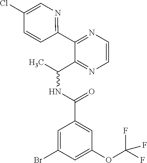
C(NC(C)C1=NC=CN=C1C1=NC=C(Cl)C=C1)(C1=CC(OC(F)(F)F)=CC(Br)=C1)=O
